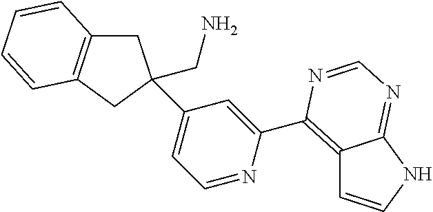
C1=NC(C2=C3C=CNC3=NC=N2)=CC(C2(CN)CC3=C(C2)C=CC=C3)=C1
